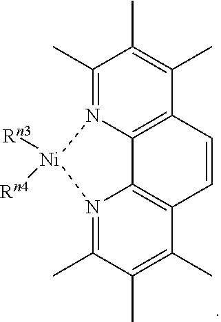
C1(C)=N2C3=C(C(C)=C1C)C=CC1=C3N(=C(C)C(C)=C1C)[Ni]2([Rn3])[Rn4]
